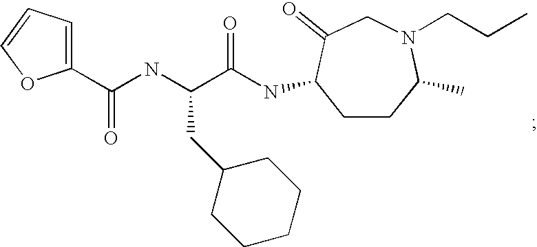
C(NC(C(=O)NC1CCC(C)N(CCC)CC1=O)CC1CCCCC1)(=O)C1=CC=CO1
